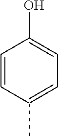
C1=CC(C)=CC=C1O
